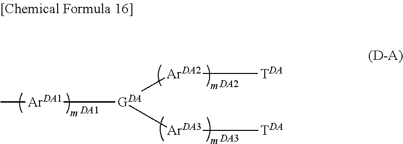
[GDA]([ArDA2][TDA])([ArDA3][TDA])[ArDA1]C.[DA2].[DA3].[DA1]
